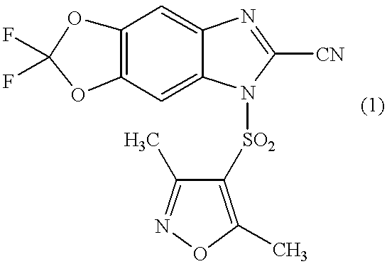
C12=C(C=C3C(=C1)N=C([CN])N3[SO2]C1=C(C)ON=C1C)OC(F)(F)O2
